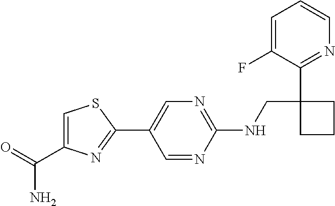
C1(NCC2(C3=NC=CC=C3F)CCC2)=NC=C(C2=NC(C(N)=O)=CS2)C=N1
